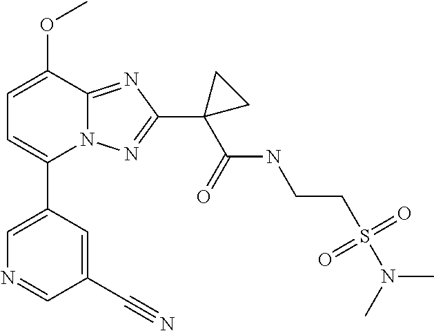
N1=CC(C#N)=CC(C2=CC=C(OC)C3=NC(C4(C(NCCS(=O)(N(C)C)=O)=O)CC4)=NN23)=C1
